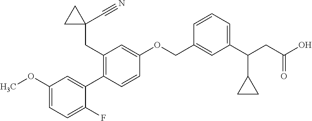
C1(OC)=CC=C(F)C(C2=C(CC3(C#N)CC3)C=C(OCC3=CC(C(CC(O)=O)C4CC4)=CC=C3)C=C2)=C1
